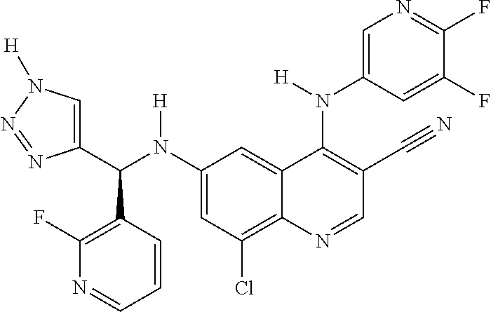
C1(N(C(C2=CN([H])N=N2)C2=C(F)N=CC=C2)[H])=CC(Cl)=C2C(=C1)C(N(C1=CN=C(F)C(F)=C1)[H])=C(C#N)C=N2
